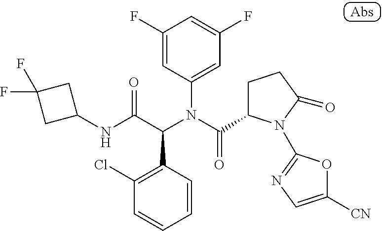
C1(NC(C(N(C(=O)C2CCC(=O)N2C2=NC=C([CN])O2)C2=CC(F)=CC(F)=C2)C2=C(Cl)C=CC=C2)=O)CC(F)(F)C1
